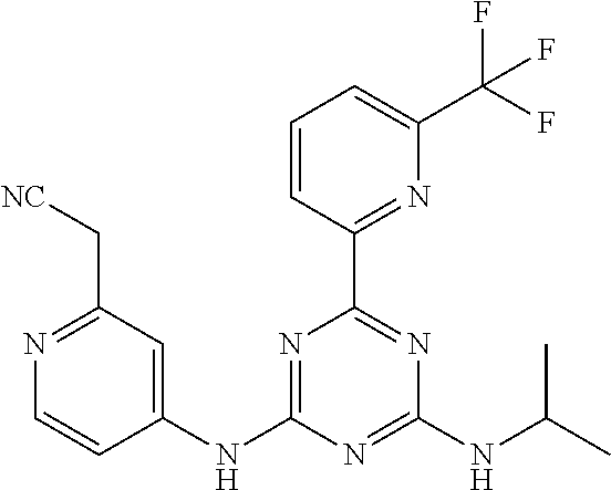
N1=C(C[NC])C=C(NC2=NC(C3=NC(C(F)(F)F)=CC=C3)=NC(NC(C)C)=N2)C=C1
